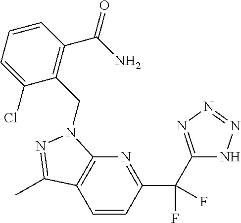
C1=CC(C(C2=NN=NN2)(F)F)=NC2=C1C(C)=NN2CC1=C(C(N)=O)C=CC=C1Cl
